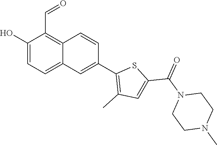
OC1=CC=C2C(=C1C=O)C=CC(C1=C(C)C=C(C(=O)N3CCN(C)CC3)S1)=C2
